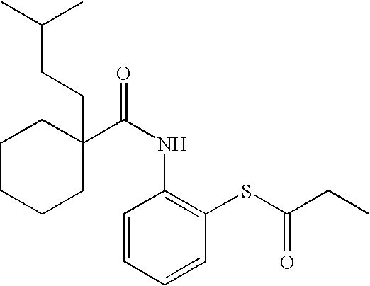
C1CCCC(C(NC2=C(SC(CC)=O)C=CC=C2)=O)(CCC(C)C)C1
